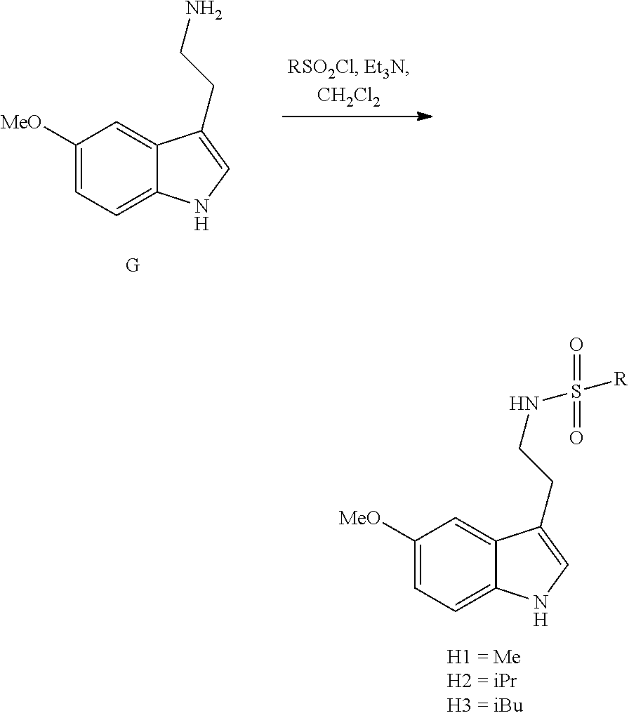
C1([MeO])=CC=C2C(=C1)C(CCN)=CN2.[G].C1([MeO])=CC=C2C(=C1)C(CCNS([R])(=O)=O)=CN2
